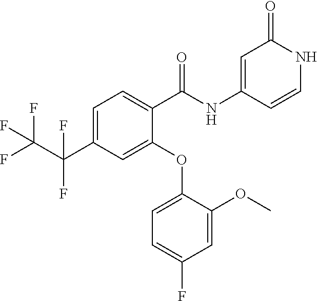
C1=C(C(C(F)(F)F)(F)F)C=C(OC2=CC=C(F)C=C2OC)C(C(NC2=CC(=O)NC=C2)=O)=C1
